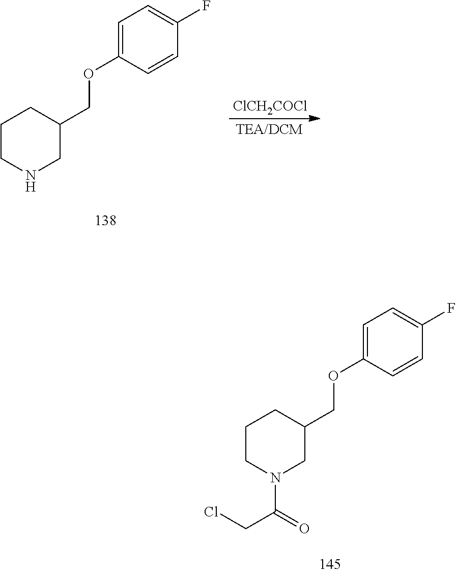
C1CN(C(CCl)=O)CC(COC2=CC=C(F)C=C2)C1.[ClCH2COCl].C1CNCC(COC2=CC=C(F)C=C2)C1
